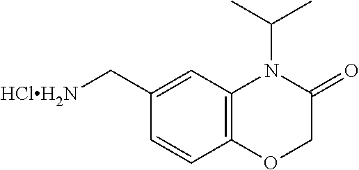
C1=CC2=C(C=C1C[HClH2N])N(C(C)C)C(=O)CO2
